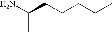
NC(CCCC(C)C)C
